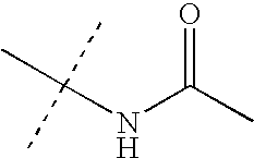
N(C(C)=O)C(C)(C)C
